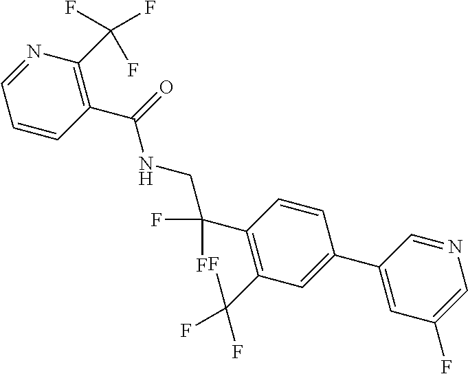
C1(C2=CC(F)=CN=C2)=CC(C(F)(F)F)=C(C(F)(F)CNC(C2=C(C(F)(F)F)N=CC=C2)=O)C=C1
